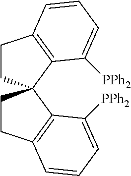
C1CC2(C3=C1C=CC=C3[PPh2])CCC1=C2C([PPh2])=CC=C1
